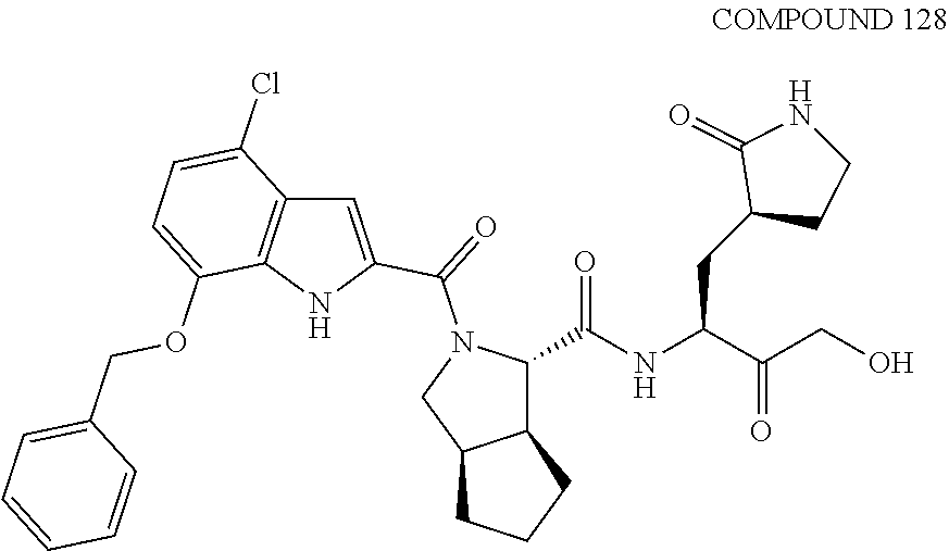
C12C(C(NC(C(CO)=O)CC3CCNC3=O)=O)N(C(=O)C3=CC4=C(N3)C(OCC3=CC=CC=C3)=CC=C4Cl)CC1CCC2
